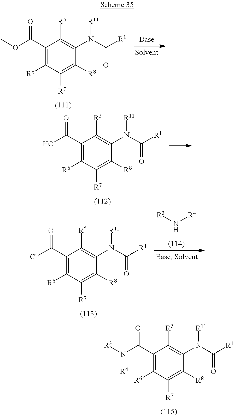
C1(C(N([R3])[R4])=O)=C([R6])C([R7])=C([R8])C(N(C([R1])=O)[R11])=C1[R5].C1(C(OC)=O)=C([R6])C([R7])=C([R8])C(N(C([R1])=O)[R11])=C1[R5].C1(C(O)=O)=C([R6])C([R7])=C([R8])C(N(C([R1])=O)[R11])=C1[R5].C1(C(Cl)=O)=C([R6])C([R7])=C([R8])C(N(C([R1])=O)[R11])=C1[R5].N([R3])[R4]
